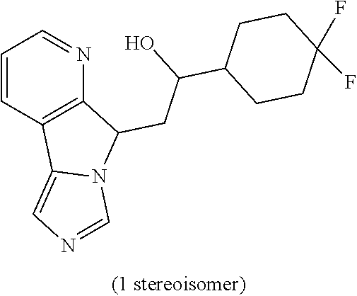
C1=CC2=C(N=C1)C(CC(C1CCC(F)(F)CC1)O)N1C2=CN=C1
